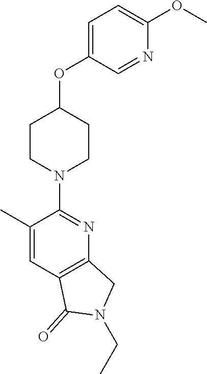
C1CN(C2=NC3=C(C=C2C)C(=O)N(CC)C3)CCC1OC1=CC=C(OC)N=C1
